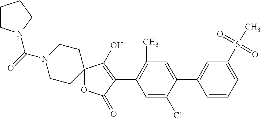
C12(OC(=O)C(C3=C(C)C=C(C4=CC(S(C)(=O)=O)=CC=C4)C(Cl)=C3)=C1O)CCN(C(=O)N1CCCC1)CC2
